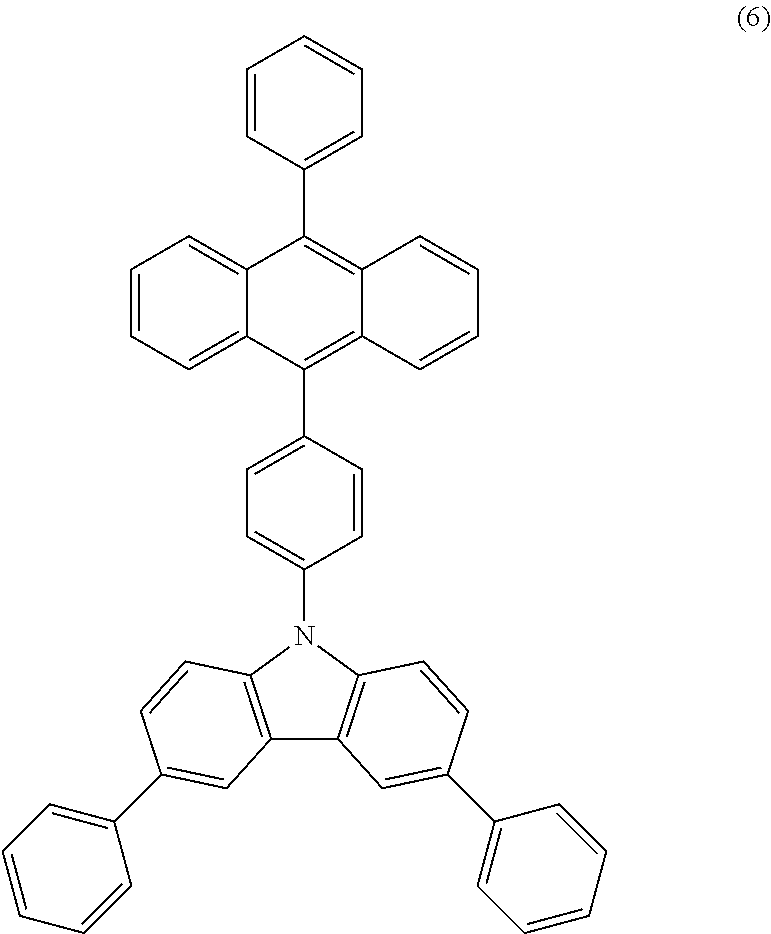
C1=CC=C2C(=C1)C(C1=CC=CC=C1)=C1C(=C2C2=CC=C(N3C4=C(C5=C3C=CC(C3=CC=CC=C3)=C5)C=C(C3=CC=CC=C3)C=C4)C=C2)C=CC=C1
